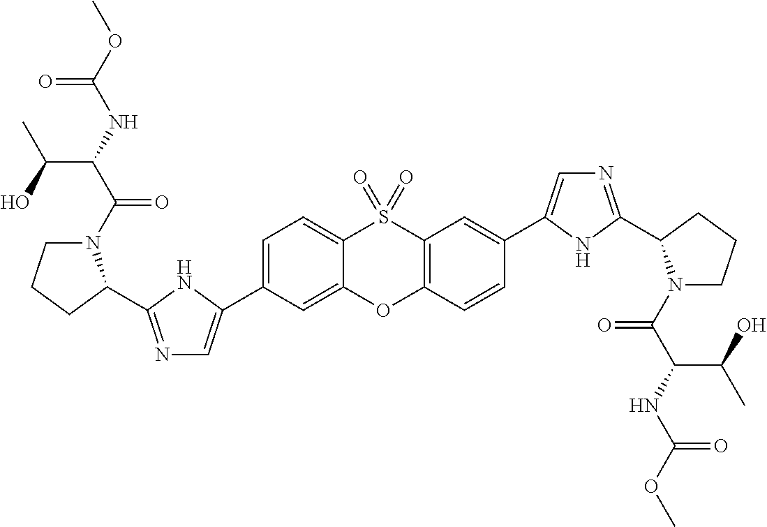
C1(C2=CN=C(C3N(C(=O)C(C(O)C)NC(=O)OC)CCC3)N2)=CC=C2S(=O)(=O)C3=C(C=CC(C4=CN=C(C5N(C(=O)C(NC(=O)OC)C(O)C)CCC5)N4)=C3)OC2=C1
